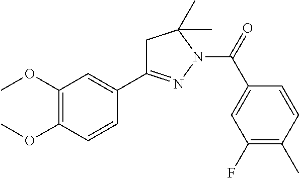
C1C(C2=CC(OC)=C(OC)C=C2)=NN(C(=O)C2=CC(F)=C(C)C=C2)C1(C)C
